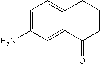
C1=C(N)C=C2C(=C1)CCCC2=O
